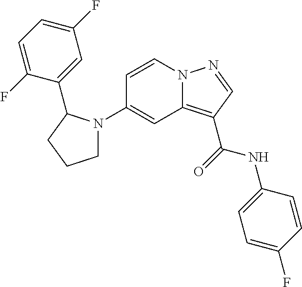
C1(N2CCCC2C2=CC(F)=CC=C2F)=CC2=C(C(=O)NC3=CC=C(F)C=C3)C=NN2C=C1
